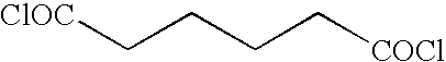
[ClOC]CCCC[COCl]
